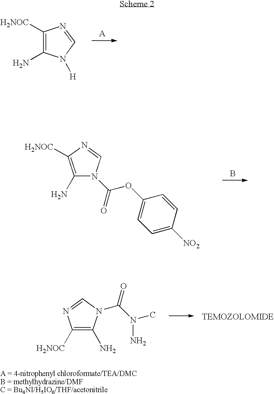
C1([H2NOC])=C(N)N([H])C=N1.C1(N)=C([H2NOC])N=CN1C(OC1=CC=C([NO2])C=C1)=O.B.C1([H2NOC])=C(N)N(C(N(C)N)=O)C=N1
